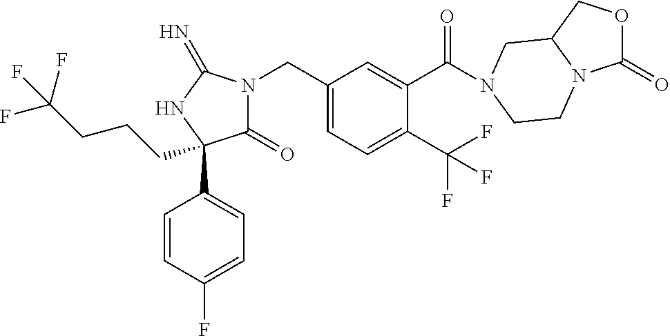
C1(=O)N(CC2=CC=C(C(F)(F)F)C(C(=O)N3CC4COC(=O)N4CC3)=C2)C(=N)NC1(C1=CC=C(F)C=C1)CCCC(F)(F)F
